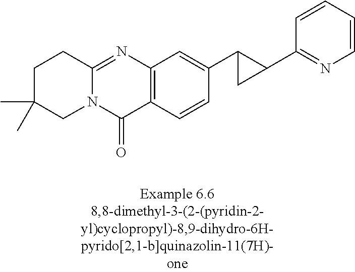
N12C(=NC3=C(C1=O)C=CC(C1C(C4=NC=CC=C4)C1)=C3)CCC(C)(C)C2
